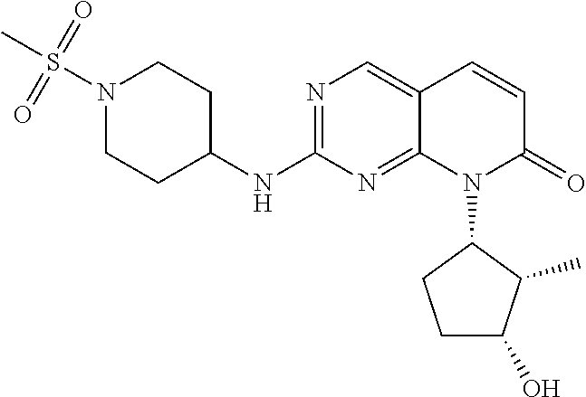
N1(S(C)(=O)=O)CCC(NC2=NC=C3C(=N2)N(C2CCC(O)C2C)C(=O)C=C3)CC1
